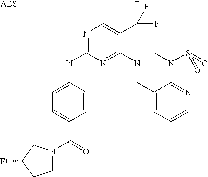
C1(CNC2=NC(NC3=CC=C(C(=O)N4CCC(F)C4)C=C3)=NC=C2C(F)(F)F)=CC=CN=C1N(C)S(C)(=O)=O
